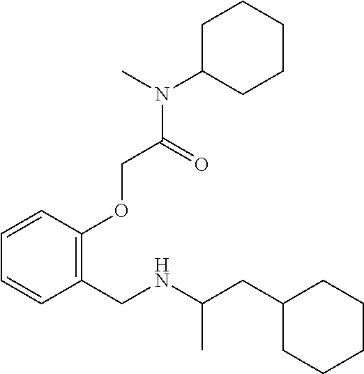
C1=CC(CNC(CC2CCCCC2)C)=C(OCC(N(C2CCCCC2)C)=O)C=C1
